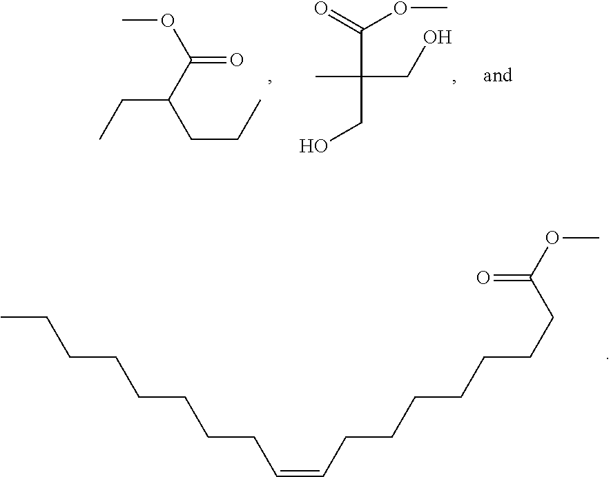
O=C(OC)C(C)(CO)CO.C(CC)C(C(=O)OC)CC.CCCCCCCCC=CCCCCCCCC(OC)=O
